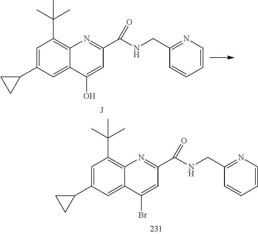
C1=C(C2CC2)C=C2C(=C1C(C)(C)C)N=C(C(NCC1=NC=CC=C1)=O)C=C2O.C1=C(C2CC2)C=C2C(=C1C(C)(C)C)N=C(C(NCC1=NC=CC=C1)=O)C=C2Br
